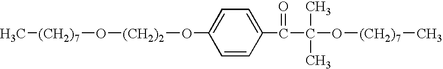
C1=CC(C(C(O[(CH2)7]C)(C)C)=O)=CC=C1O[(CH2)2]O[(CH2)7]C
